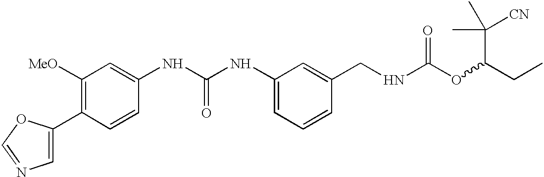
C1=C(C2=C([MeO])C=C(NC(NC3=CC=CC(CNC(OC(CC)C([CN])(C)C)=O)=C3)=O)C=C2)OC=N1
